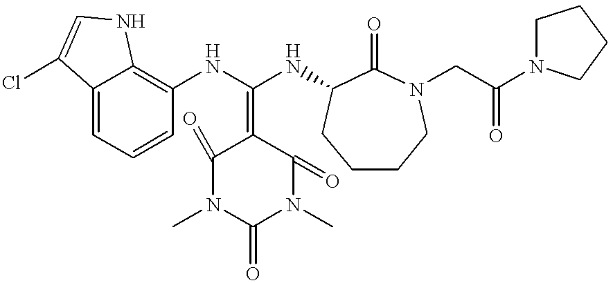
C12=CC=CC(NC(NC3C(=O)N(CC(N4CCCC4)=O)CCCC3)=C3C(=O)N(C)C(=O)N(C)C3=O)=C1NC=C2Cl
